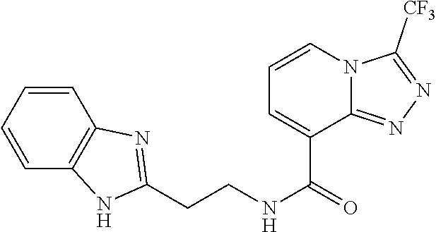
C1=CC=CC2=C1N=C(CCNC(=O)C1=CC=CN3C1=NN=C3[CF3])N2
